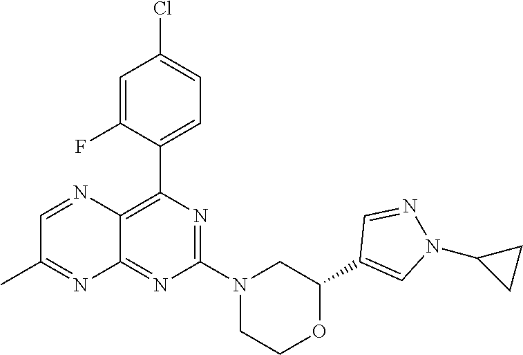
C1(C2=CN(C3CC3)N=C2)OCCN(C2=NC(C3=CC=C(Cl)C=C3F)=C3C(=N2)N=C(C)C=N3)C1
